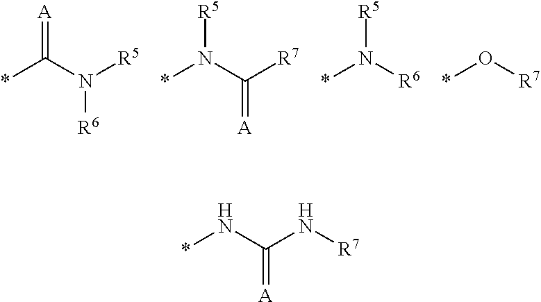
*C(N([R5])[R6])=[A].*N(C([R7])=[A])[R5].*N([R6])[R5].*O[R7].*NC(N[R7])=[A]
